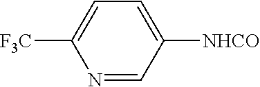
C1([NHCO])=CC=C([CF3])N=C1
